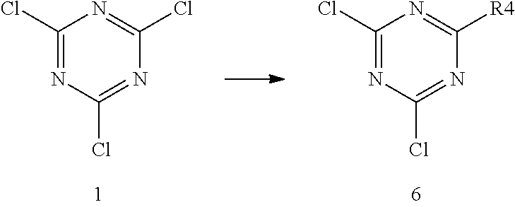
C1(Cl)=NC(Cl)=NC(Cl)=N1.C1(Cl)=NC(Cl)=NC([R4])=N1
